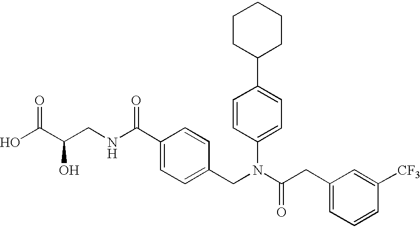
C1CC(C2=CC=C(N(CC3=CC=C(C(NCC(C(O)=O)O)=O)C=C3)C(CC3=CC=CC([CF3])=C3)=O)C=C2)CCC1
